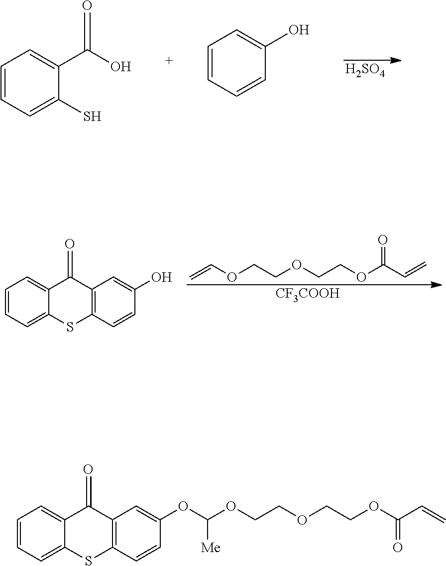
[H2SO4].C1=CC=C(O)C=C1.C1=CC=C(S)C(C(O)=O)=C1.C=COCCOCCOC(C=C)=O.[CF3COOH].C1=CC=C2C(=C1)C(=O)C1=C(S2)C=CC(O)=C1.C1=CC=C2C(=C1)C(=O)C1=C(S2)C=CC(OC(OCCOCCOC(C=C)=O)[Me])=C1
